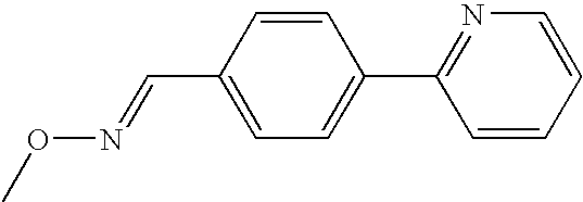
CON=CC1=CC=C(C2=NC=CC=C2)C=C1
